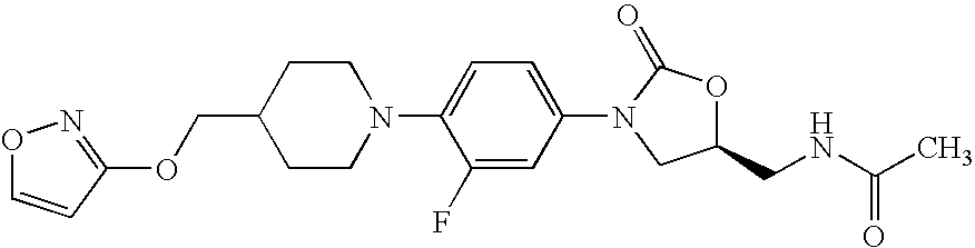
C1(N2C(=O)OC(CNC(C)=O)C2)=CC=C(N2CCC(COC3=NOC=C3)CC2)C(F)=C1
